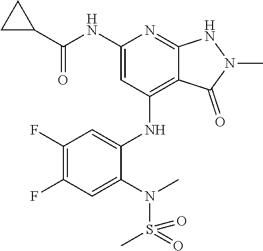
C(NC1=CC(NC2=CC(F)=C(F)C=C2N(S(=O)(C)=O)C)=C2C(=N1)NN(C)C2=O)(C1CC1)=O
